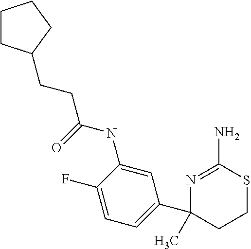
C(CC(=O)NC1=CC(C2(C)CCSC(N)=N2)=CC=C1F)C1CCCC1
